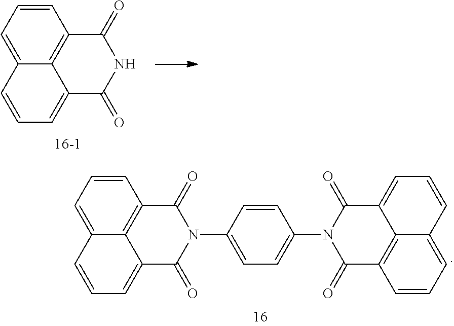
C1(N2C(=O)C3=C4C(=CC=CC4=CC=C3)C2=O)=CC=C(N2C(=O)C3=C4C(=CC=CC4=CC=C3)C2=O)C=C1.[16-1].C1(=O)C2=C3C(=CC=CC3=CC=C2)C(=O)N1
